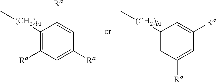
C1([Ra])=C([(CH2)b1]C)C([Ra])=CC([Ra])=C1.C1=C([(CH2)b1]C)C=C([Ra])C=C1[Ra]
